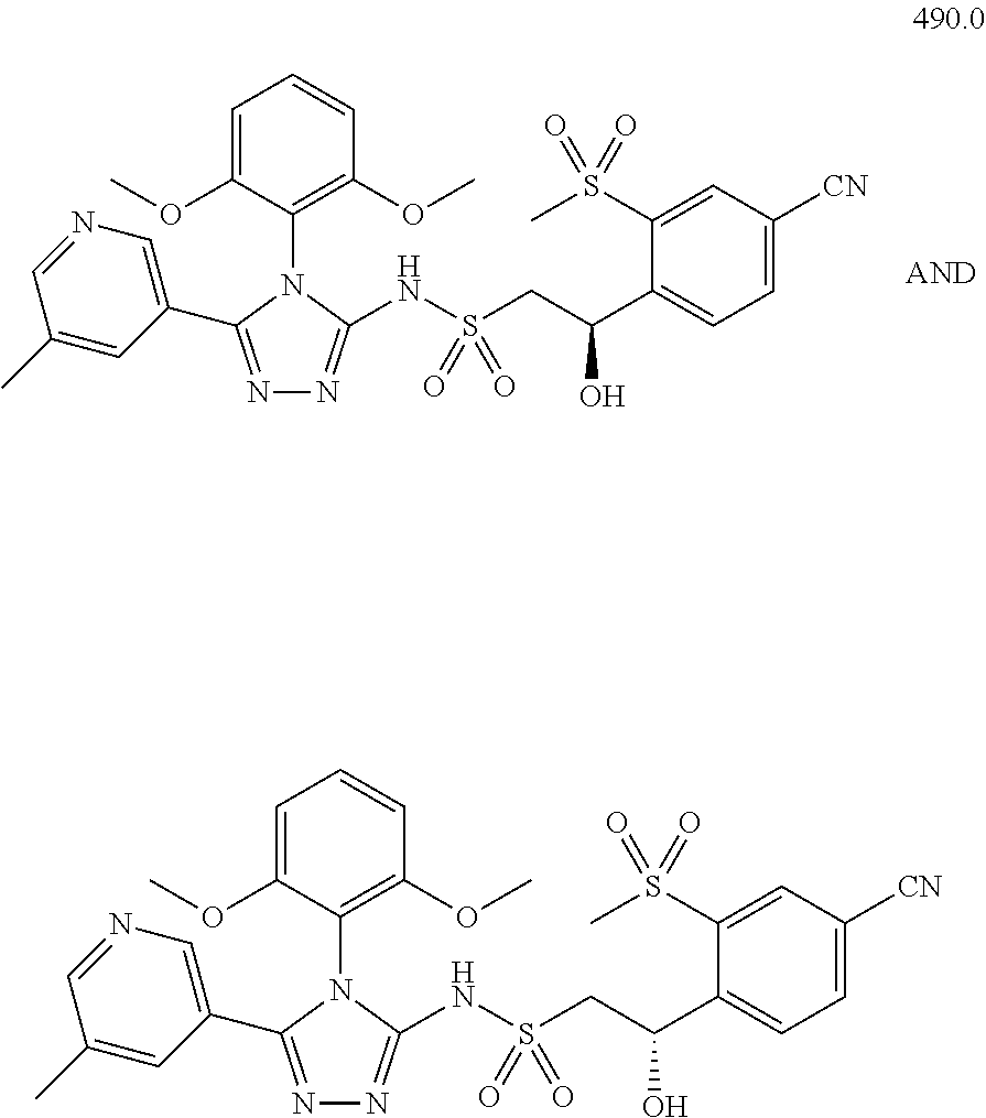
C1=C([CN])C=C(S(C)(=O)=O)C(C(CS(NC2=NN=C(C3=CN=CC(C)=C3)N2C2=C(OC)C=CC=C2OC)(=O)=O)O)=C1.C1=C([CN])C=C(S(C)(=O)=O)C(C(CS(NC2=NN=C(C3=CN=CC(C)=C3)N2C2=C(OC)C=CC=C2OC)(=O)=O)O)=C1
